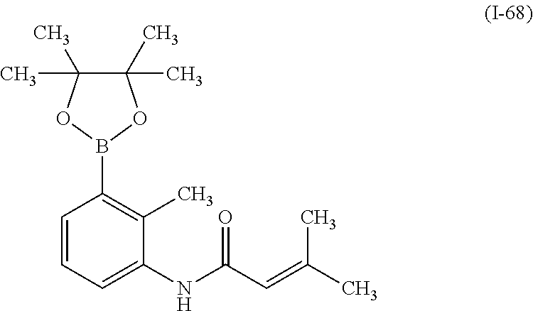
C1=CC=C(NC(=O)C=C(C)C)C(C)=C1B1OC(C)(C)C(C)(C)O1
